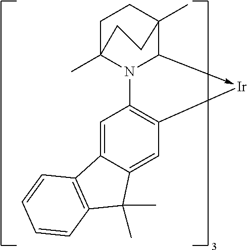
C1C2(C)N3C(->[Ir]C4=C3C=C3C(=C4)C(C)(C)C4=C3C=CC=C4)C(C)(C1)CC2
